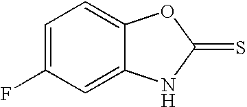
C1=C(F)C=C2C(=C1)OC(=S)N2
